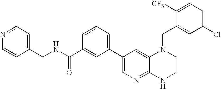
C1(C2=CC=CC(C(NCC3=CC=NC=C3)=O)=C2)=CN=C2C(=C1)N(CC1=CC(Cl)=CC=C1[CF3])CCN2
